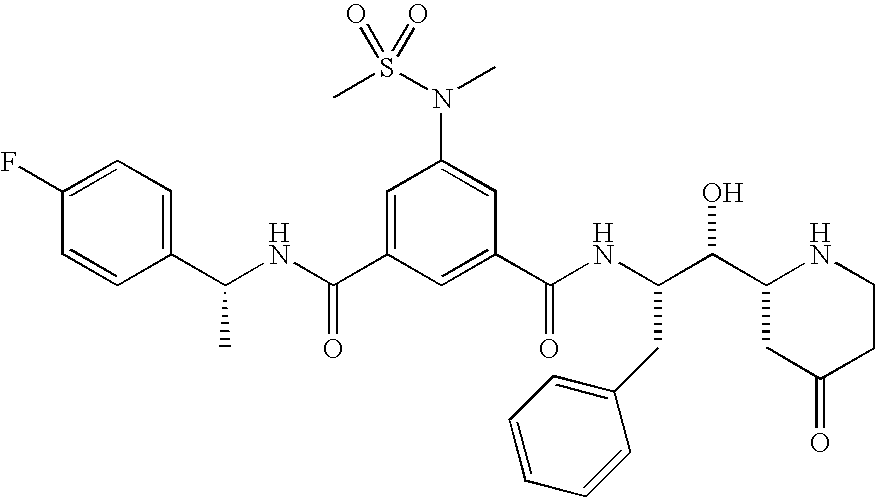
C(C1=CC(N(C)S(=O)(C)=O)=CC(C(NC(C(O)C2NCCC(=O)C2)CC2=CC=CC=C2)=O)=C1)(NC(C1=CC=C(F)C=C1)C)=O
